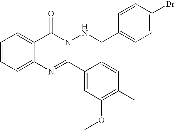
C1=CC=C2C(=C1)C(=O)N(NCC1=CC=C(Br)C=C1)C(C1=CC(OC)=C(C)C=C1)=N2
